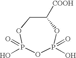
C1([COOH])COP(=O)(O)OP(O)(=O)O1
